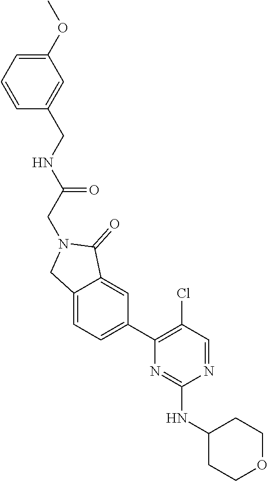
C1(NC2=NC(C3=CC=C4C(=C3)C(=O)N(CC(=O)NCC3=CC(OC)=CC=C3)C4)=C(Cl)C=N2)CCOCC1
